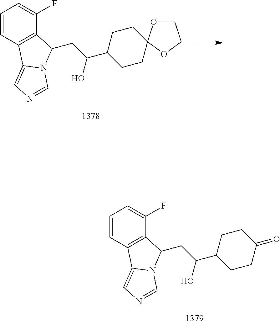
C1=CC2=C(C(F)=C1)C(CC(C1CCC(=O)CC1)O)N1C2=CN=C1.C1=CC2=C(C(F)=C1)C(CC(C1CCC3(CC1)OCCO3)O)N1C2=CN=C1
